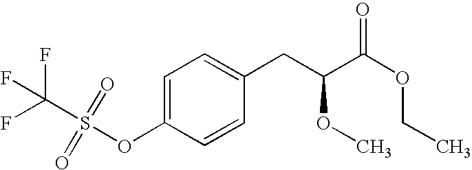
O(C1=CC=C(CC(C(OCC)=O)OC)C=C1)S(C(F)(F)F)(=O)=O
